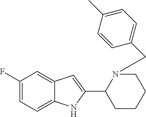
C1(F)=CC=C2C(=C1)C=C(C1CCCCN1CC1=CC=C(C)C=C1)N2
